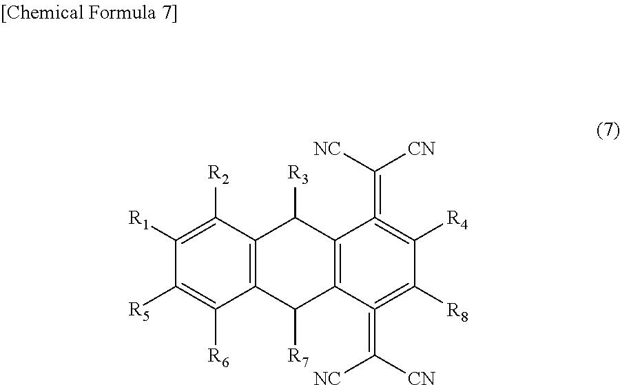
C1([R1])=C([R2])C2=C(C([R6])=C1[R5])C([R7])C1=C(C2[R3])C(=C([NC])[CN])=C([R4])C([R8])=C1=C([CN])[NC]
